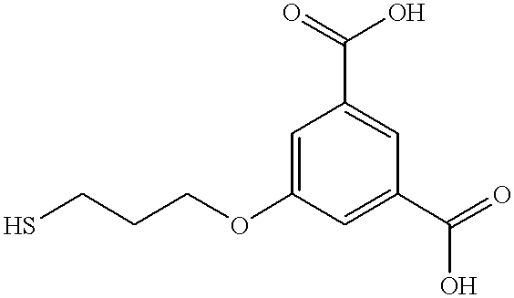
C1=C(OCCCS)C=C(C(=O)O)C=C1C(=O)O
